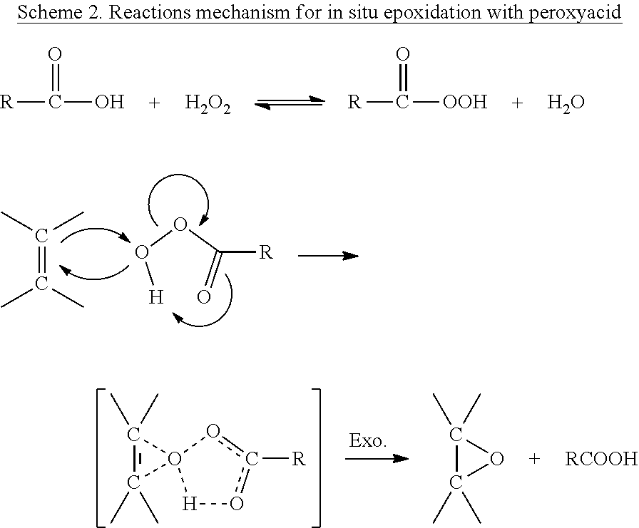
[R]C(O)=O.[H2O2].[R]C([OOH])=O.O.[H]OOC(=O)[R].C(=C(C)C)(C)C.[H]1oc([R])oO12C(C)(C)=C2(C)C.O1C(C)(C)C1(C)C.[RCOOH]
